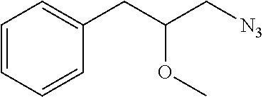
C1=CC=CC(CC(C[N3])OC)=C1
